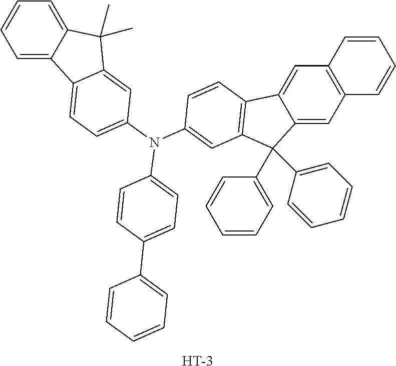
C12=C(C=CC=C1)C=C1C(=C2)C(C2=CC=CC=C2)(C2=CC=CC=C2)C2=C1C=CC(N(C1=CC=C(C3=CC=CC=C3)C=C1)C1=CC=C3C(=C1)C(C)(C)C1=CC=CC=C31)=C2.[H]
